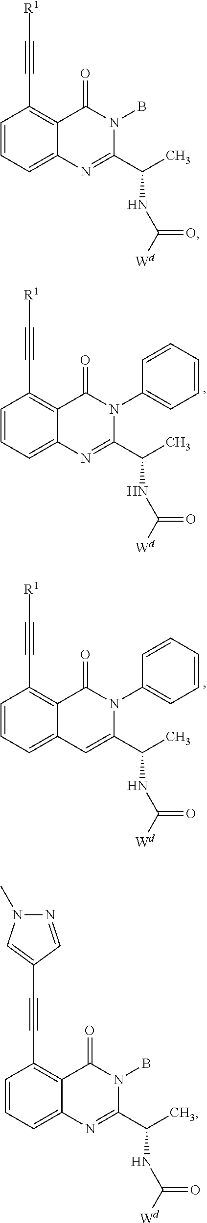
C1=CC=C2C(=C1C#C[R1])C(=O)N(C1=CC=CC=C1)C(C(C)NC([Wd])=O)=N2.C1=CC=C2C(=C1C#C[R1])C(=O)N(C1=CC=CC=C1)C(C(C)NC([Wd])=O)=C2.C1=CC=C2C(=C1C#C[R1])C(=O)N(B)C(C(C)NC([Wd])=O)=N2.C1=CC=C2C(=C1C#CC1=CN(C)N=C1)C(=O)N(B)C(C(C)NC([Wd])=O)=N2
